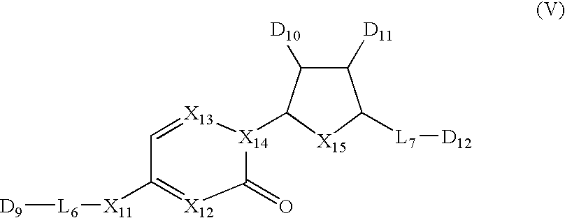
[D9][L6][X11]C1=[X12]C(=O)[X14](C2C([D10])C([D11])C([L7][D12])[X15]2)[X13]=C1
